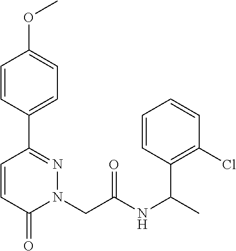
C1=CC(C2=NN(CC(NC(C3=C(Cl)C=CC=C3)C)=O)C(=O)C=C2)=CC=C1OC
